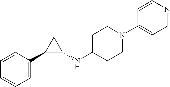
C1=CC=C(C2C(NC3CCN(C4=CC=NC=C4)CC3)C2)C=C1
